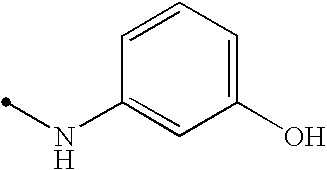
C1(O)=CC=CC(NC)=C1
